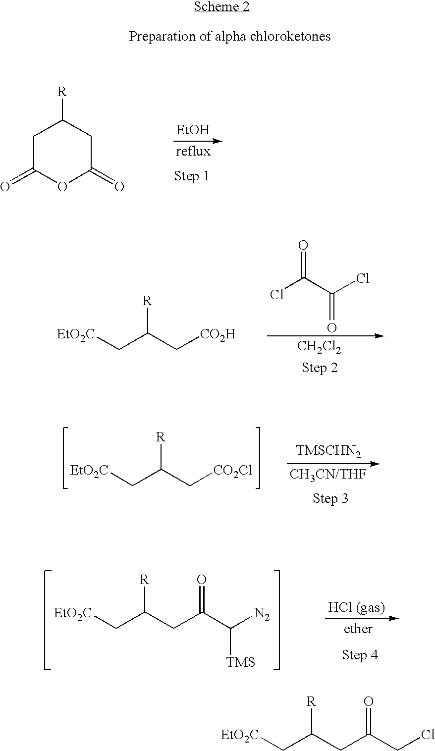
[CH2Cl2].ClC(C(Cl)=O)=O.[EtO2C]CC(C[CO2H])[R].[EtO2C]CC(C[CO2Cl])[R].[EtO2C]CC(CC(C([N2])[TMS])=O)[R].[EtOH].C1C(=O)OC(=O)CC1[R].[EtO2C]CC(CC(CCl)=O)[R]
